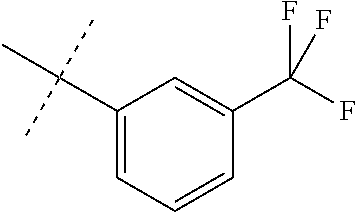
C1(C(C)(C)C)=CC=CC(C(F)(F)F)=C1
